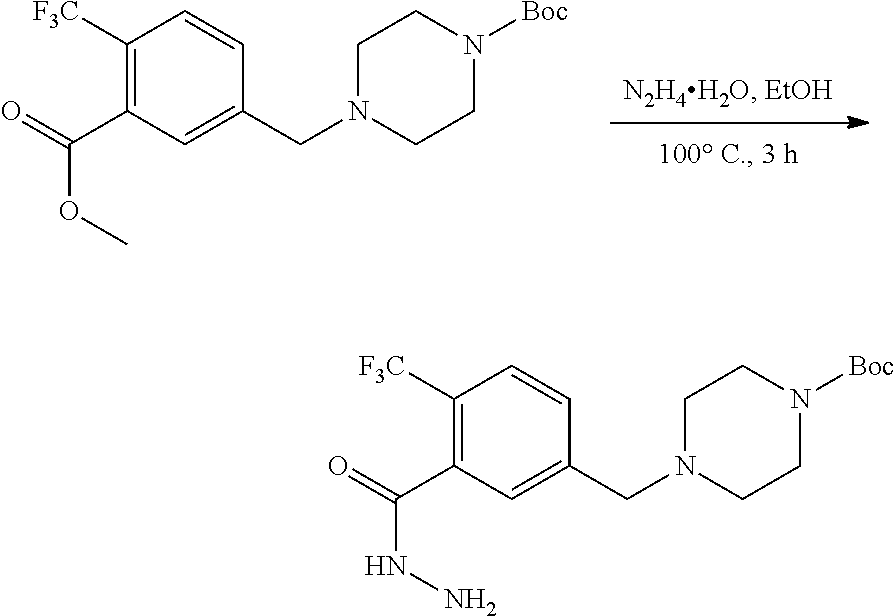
C1([F3C])=C(C(=O)OC)C=C(CN2CCN([Boc])CC2)C=C1.C1([F3C])=C(C(=O)NN)C=C(CN2CCN([Boc])CC2)C=C1
